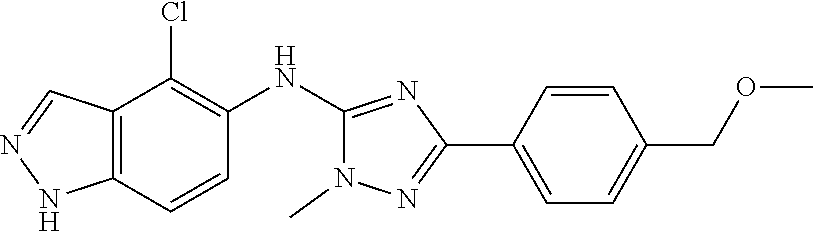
C12=C(NN=C1)C=CC(NC1=NC(C3=CC=C(COC)C=C3)=NN1C)=C2Cl
